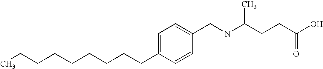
C1=C(CCCCCCCCC)C=CC(CNC(CCC(O)=O)C)=C1
